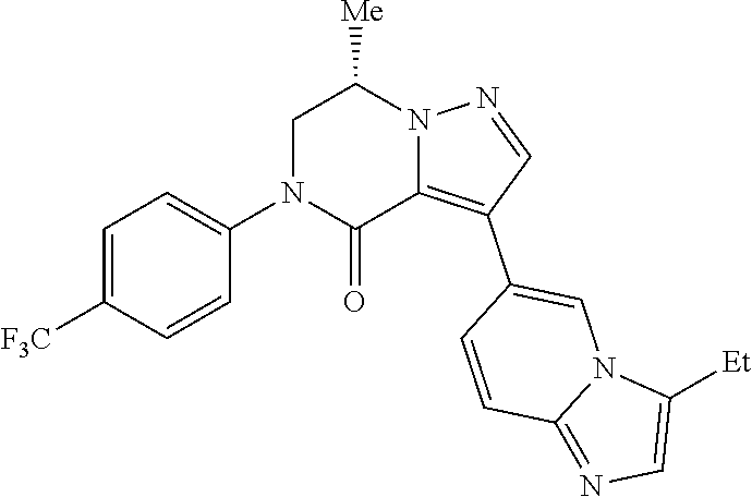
C1=CC(C2=C3C(=O)N(C4=CC=C([F3C])C=C4)CC([Me])N3N=C2)=CN2C1=NC=C2[Et]
